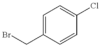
BrCC1=CC=C(Cl)C=C1
